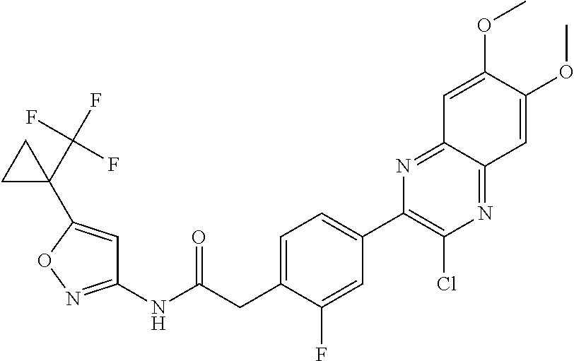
C1(NC(CC2=CC=C(C3=C(Cl)N=C4C(=N3)C=C(OC)C(OC)=C4)C=C2F)=O)=NOC(C2(C(F)(F)F)CC2)=C1
